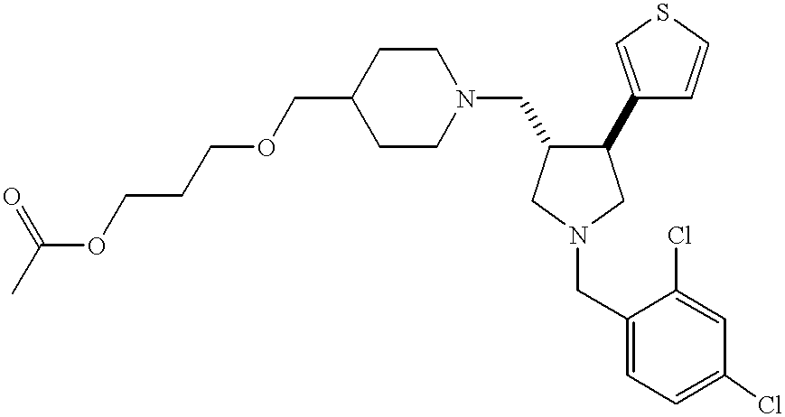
C1(COCCCOC(=O)C)CCN(CC2C(C3=CSC=C3)CN(CC3=CC=C(Cl)C=C3Cl)C2)CC1
